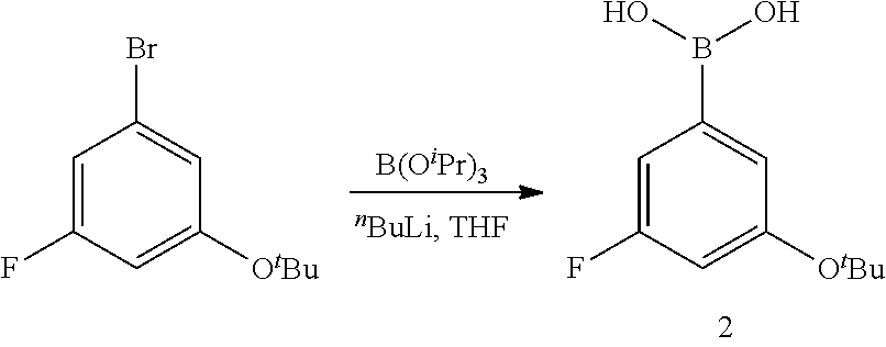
[B(OiPr)3].C1=C(F)C=C([OtBu])C=C1B(O)O.C1=C(F)C=C([OtBu])C=C1Br
